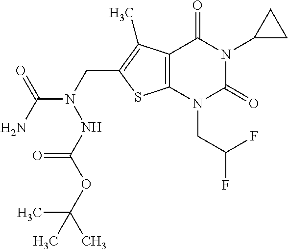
C12=C(N(CC(F)F)C(=O)N(C3CC3)C1=O)SC(CN(NC(OC(C)(C)C)=O)C(=O)N)=C2C
